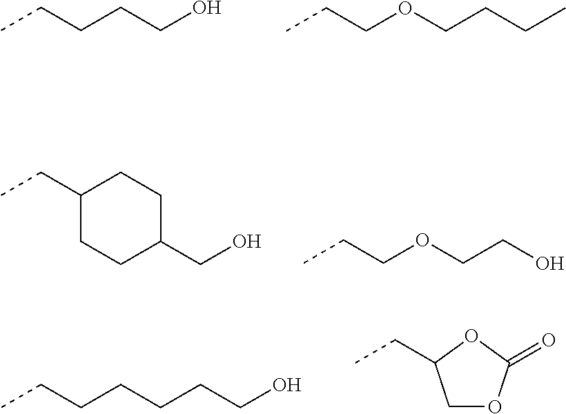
CCCCCO.CCCOCCCC.C1(CC)CCC(CO)CC1.CCCOCCO.CCCCCCCO.C1OC(=O)OC1CC
